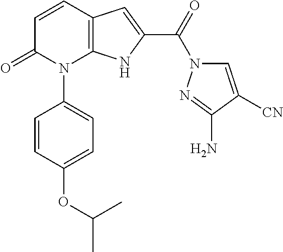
C12=C(C=CC(=O)N1C1=CC=C(OC(C)C)C=C1)C=C(C(N1C=C([CN])C(N)=N1)=O)N2
